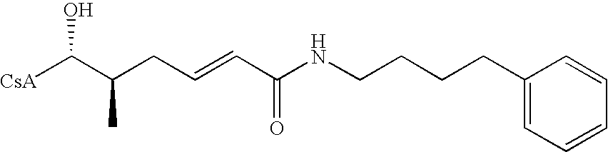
[CsA]C(C(CC=CC(=O)NCCCCC1=CC=CC=C1)C)O
